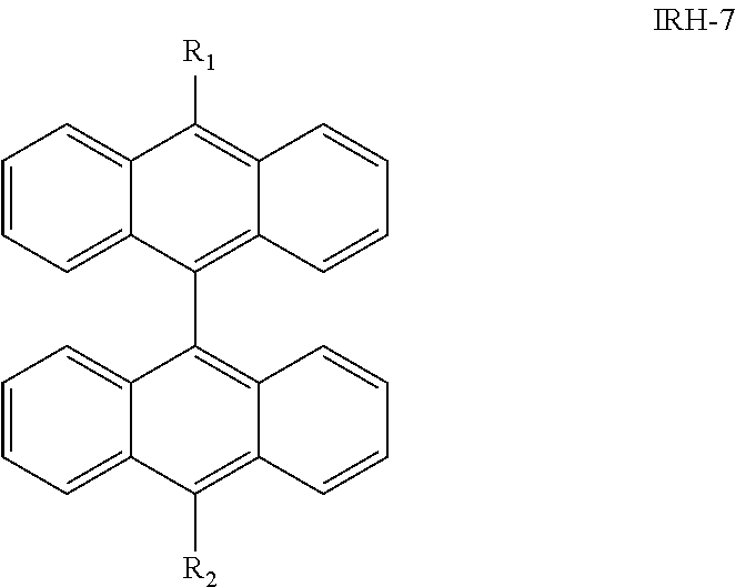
C1=CC=C2C(=C1)C([R1])=C1C(=C2C2=C3C(=C([R2])C4=CC=CC=C42)C=CC=C3)C=CC=C1
